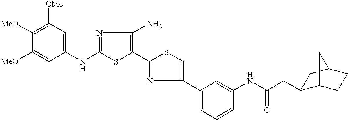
[MeO]C1=C([OMe])C=C(NC2=NC(N)=C(C3=NC(C4=CC=CC(NC(=O)CC5CC6CCC5C6)=C4)=CS3)S2)C=C1[MeO]
